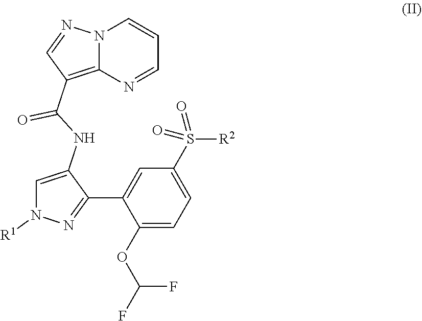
C1(OC(F)F)=CC=C(S([R2])(=O)=O)C=C1C1=NN([R1])C=C1NC(C1=C2N(N=C1)C=CC=N2)=O
